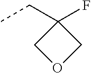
CCC1(F)COC1
